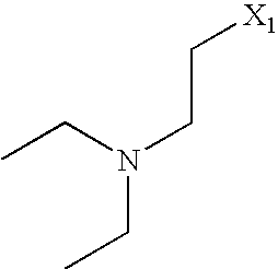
CCN(CC)CC[X1]
